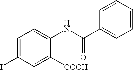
C1=C(I)C=C([COOH])C(NC(=O)C2=CC=CC=C2)=C1
